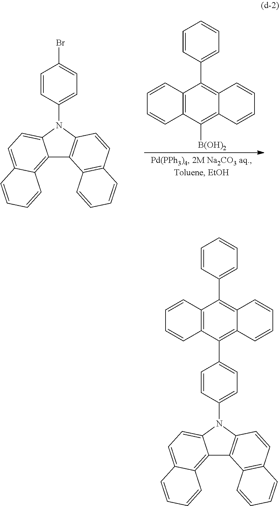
C12=C(C([B(OH)2])=C3C(=C1C1=CC=CC=C1)C=CC=C3)C=CC=C2.C12=C3C(=CC=C1N(C1=CC=C(Br)C=C1)C1=C2C2=C(C=C1)C=CC=C2)C=CC=C3.C12=C(C(C3=CC=C(N4C5=C(C6=C7C(=CC=C64)C=CC=C7)C4=C(C=C5)C=CC=C4)C=C3)=C3C(=C1C1=CC=CC=C1)C=CC=C3)C=CC=C2
